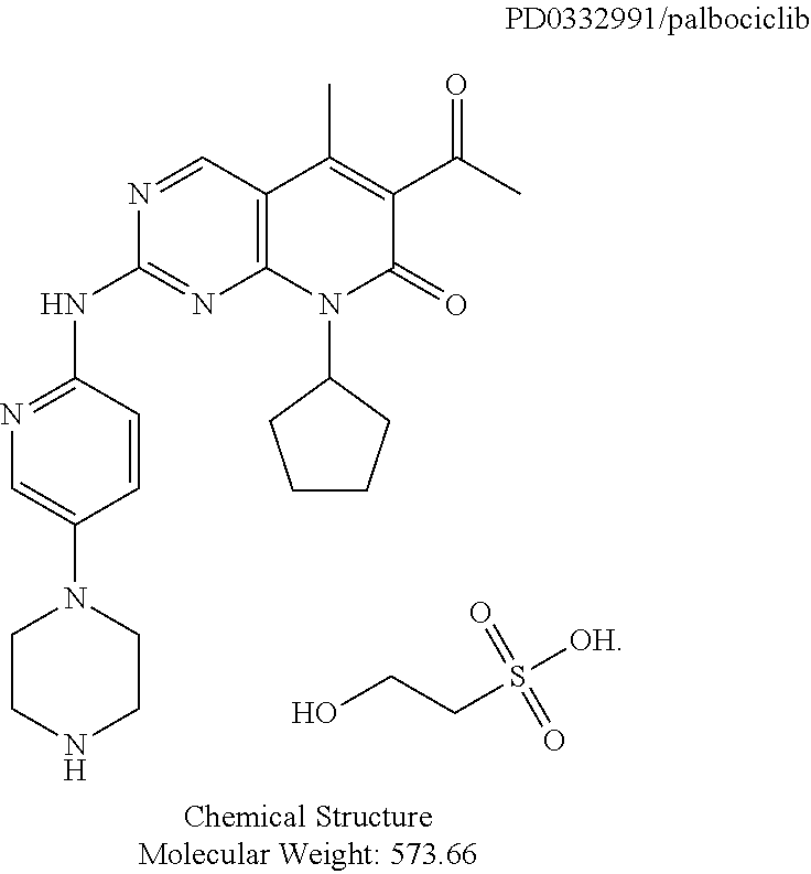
OCCS([OH])(=O)=O.N1=C(NC2=NC3=C(C=N2)C(C)=C(C(C)=O)C(=O)N3C2CCCC2)C=CC(N2CCNCC2)=C1
